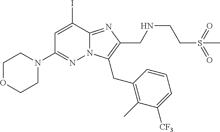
C1(I)=CC(N2CCOCC2)=NN2C1=NC(CNCCS(=O)(=O)C)=C2CC1=C(C)C([CF3])=CC=C1
